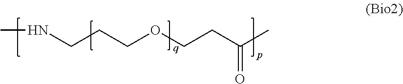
C(CCOCCC(C)=O)NC
